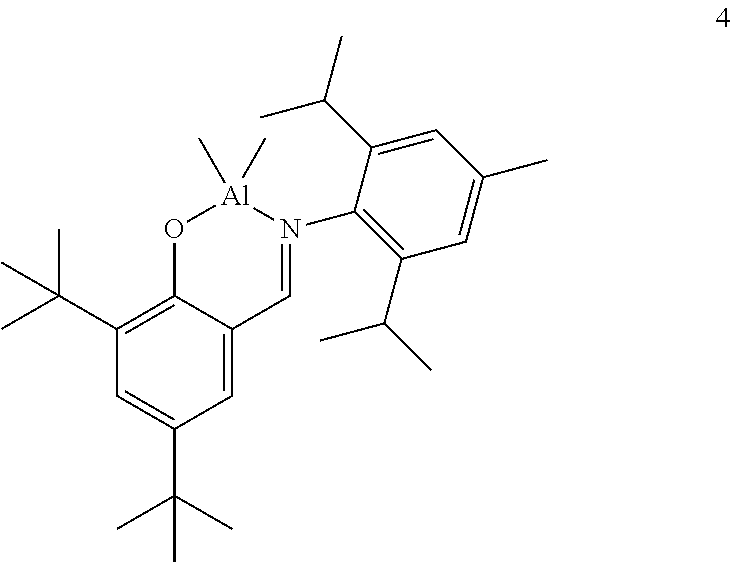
CC(C1=C2C(=CC(C(C)(C)C)=C1)C=N(C1=C(C(C)C)C=C(C)C=C1C(C)C)[Al](C)(C)O2)(C)C
